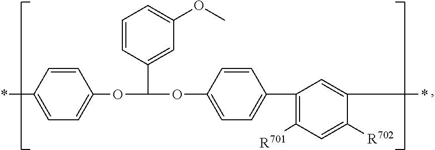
C1(OC(OC2=CC=C(C3=C([R701])C=C([R702])C(*)=C3)C=C2)C2=CC(OC)=CC=C2)=CC=C(*)C=C1
